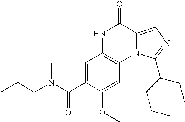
C1=C(C(N(CCC)C)=O)C(OC)=CC2=C1NC(=O)C1=CN=C(C3CCCCC3)N21
